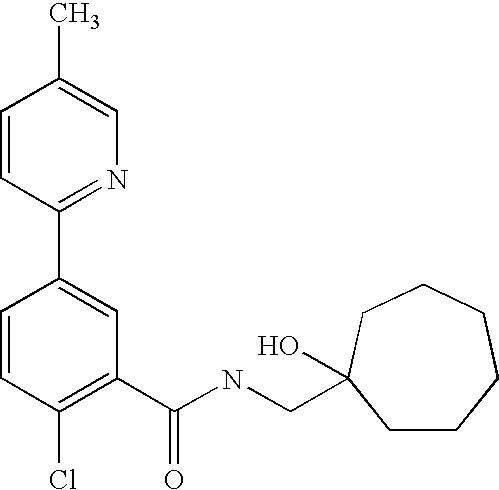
C1=CC(C2=CC(C(NCC3(O)CCCCCC3)=O)=C(Cl)C=C2)=NC=C1C
